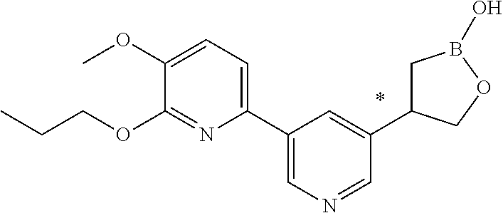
C1(C2=CC=C(OC)C(OCCC)=N2)=CN=CC(C2CB(O)OC2)=C1
